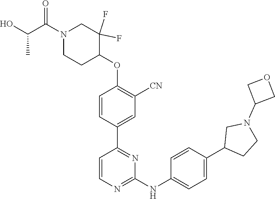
C1=CN=C(NC2=CC=C(C3CCN(C4COC4)C3)C=C2)N=C1C1=CC([CN])=C(OC2CCN(C(C(O)C)=O)CC2(F)F)C=C1
